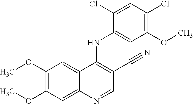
C1(OC)=C(OC)C=C2C(=C1)C(NC1=CC(OC)=C(Cl)C=C1Cl)=C(C#N)C=N2
